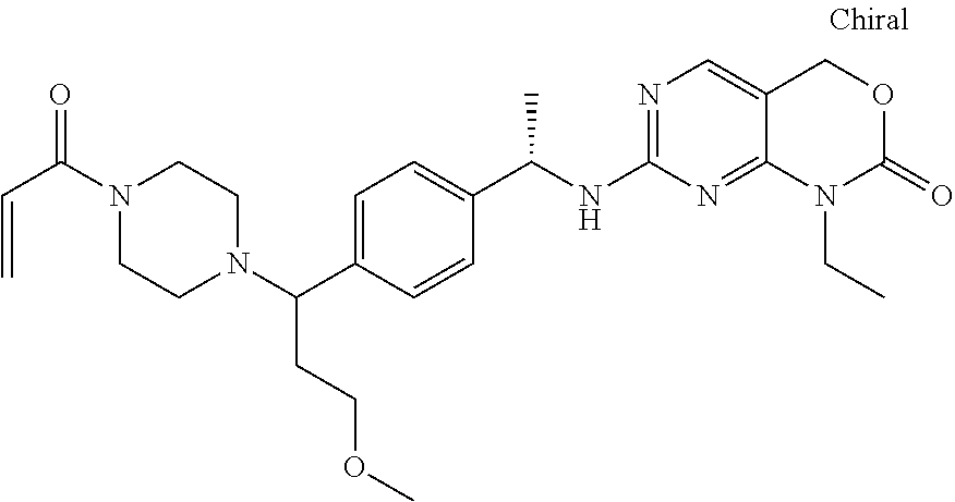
C1(C(NC2=NC=C3C(=N2)N(CC)C(=O)OC3)C)=CC=C(C(N2CCN(C(C=C)=O)CC2)CCOC)C=C1
